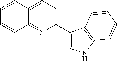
C1=CC2=CC=C(C3=CNC4=C3C=CC=C4)N=C2C=C1
